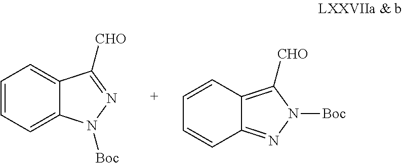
C1=CC=C2C(=C1)C([CHO])=NN2[Boc].C12=NN([Boc])C([CHO])=C1C=CC=C2
